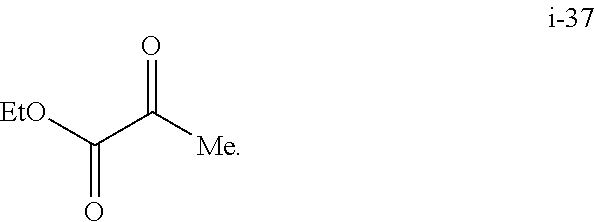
C(=O)([EtO])C([Me])=O
